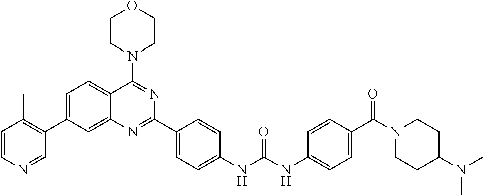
C1=C(C2=C(C)C=CN=C2)C=C2C(=C1)C(N1CCOCC1)=NC(C1=CC=C(NC(NC3=CC=C(C(N4CCC(N(C)C)CC4)=O)C=C3)=O)C=C1)=N2
